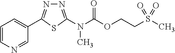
N1=C(N(C(OCCS(C)(=O)=O)=O)C)SC(C2=CC=CN=C2)=N1
